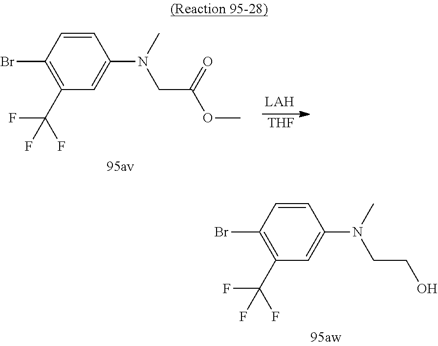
C1=CC(Br)=C(C(F)(F)F)C=C1N(CC(OC)=O)C.[THF].C1=CC(Br)=C(C(F)(F)F)C=C1N(CCO)C
